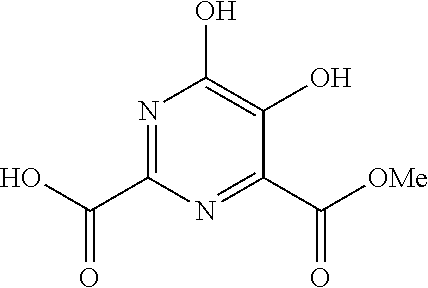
C1(C(O)=O)=NC(O)=C(O)C(C([OMe])=O)=N1
